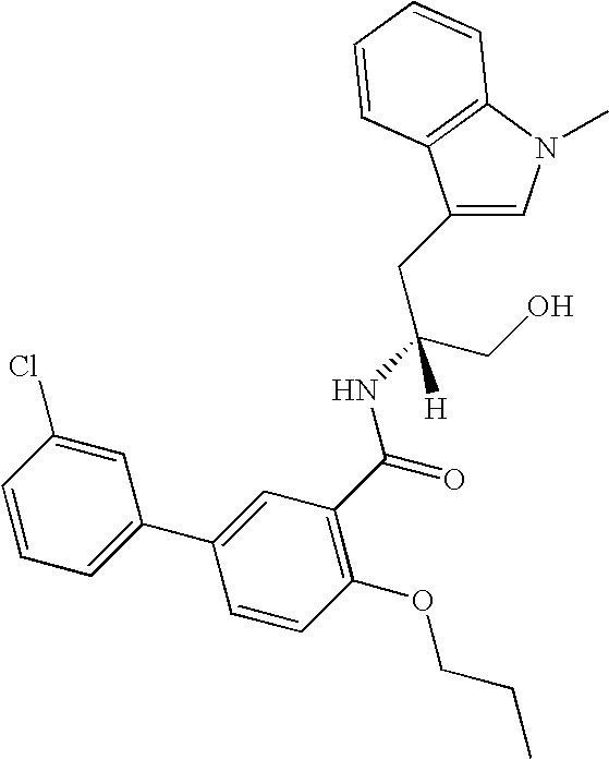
C1(CC(CO)(NC(=O)C2=C(OCCC)C=CC(C3=CC=CC(Cl)=C3)=C2)[H])=CN(C)C2=C1C=CC=C2
